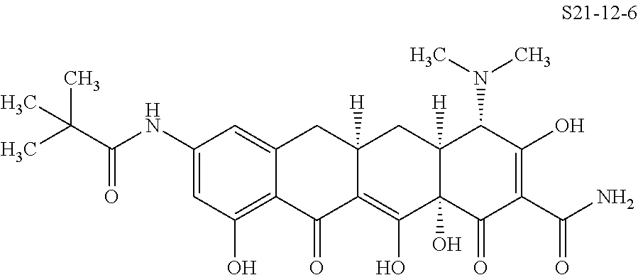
C1(NC(=O)C(C)(C)C)=CC(O)=C2C(=C1)CC1([H])C(=C(O)C3(O)C([H])(C1)C(N(C)C)C(O)=C(C(N)=O)C3=O)C2=O
